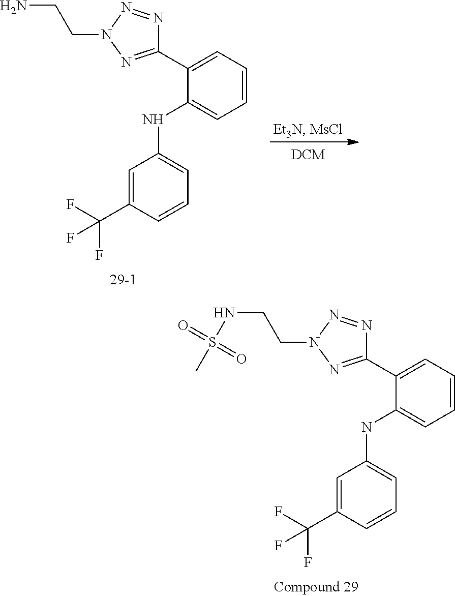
C1(C2=CC=CC=C2NC2=CC=CC(C(F)(F)F)=C2)=NN(CCNS(C)(=O)=O)N=N1.C1(C2=CC=CC=C2NC2=CC=CC(C(F)(F)F)=C2)=NN(CCN)N=N1
